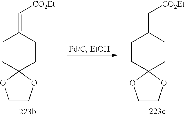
C1CC2(CCC1=C[CO2Et])OCCO2.C1CC2(CCC1C[CO2Et])OCCO2
